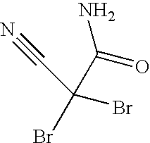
C(Br)(Br)(C(=O)N)C#N
